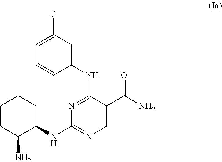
C1(NC2CCCCC2N)=NC=C(C(N)=O)C(NC2=CC([G])=CC=C2)=N1
